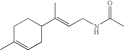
C1C(C)=CCC(C(=CCNC(C)=O)C)C1
